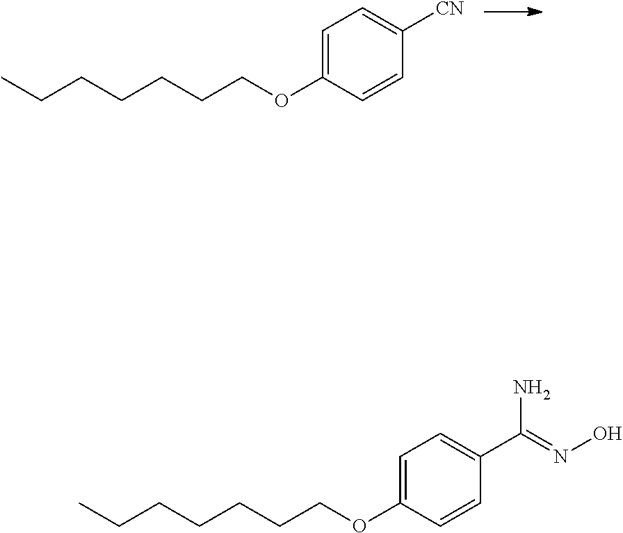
C1=C(OCCCCCCC)C=CC([CN])=C1.C1=C(OCCCCCCC)C=CC(C(N)=NO)=C1
